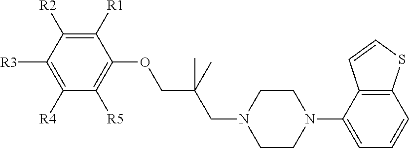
C1([R1])=C([R2])C([R3])=C([R4])C([R5])=C1OCC(CN1CCN(C2=CC=CC3=C2C=CS3)CC1)(C)C
